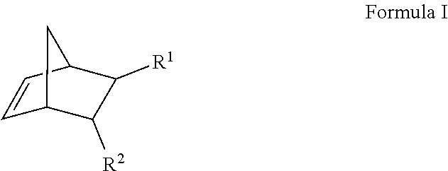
C1([R2])C([R1])C2C=CC1C2
